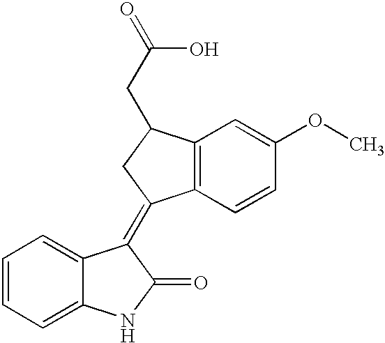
C1=CC=C2C(=C1)C(=C1C3=C(C(CC(=O)O)C1)C=C(OC)C=C3)C(=O)N2
